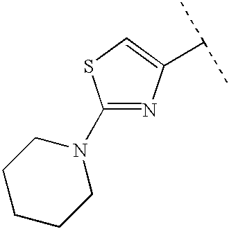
C1(N2CCCCC2)=NC(C(C)C)=CS1
